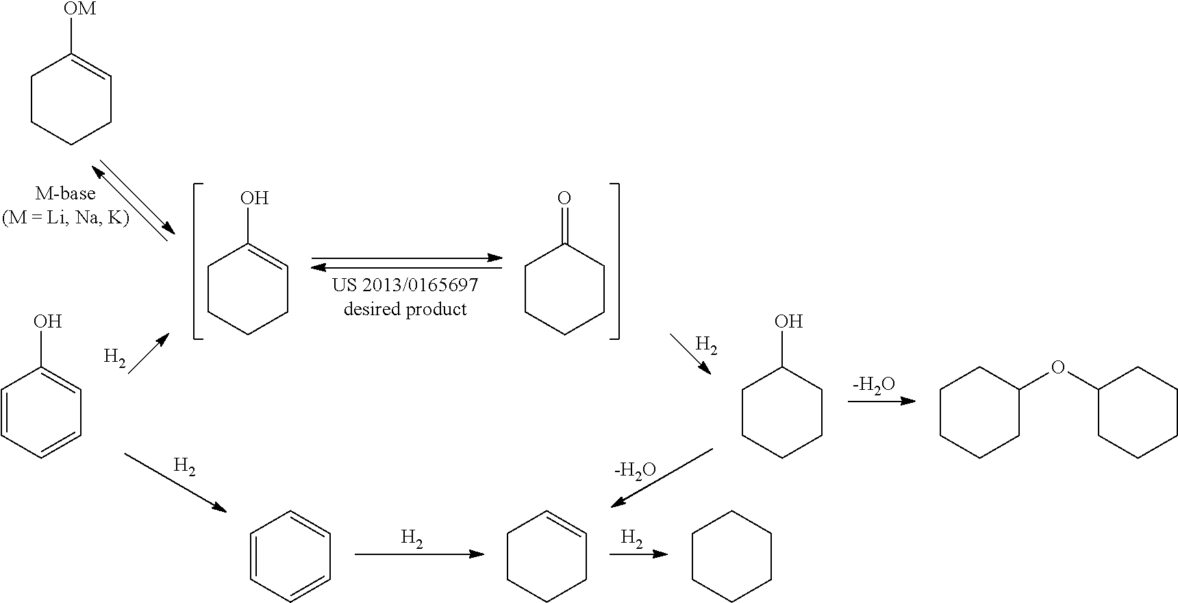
[H2].[-H2O].C1CCCC=C1[OM].C1CCCC=C1O.C1CCCCC1=O.C1=CC=CC=C1O.[H2].[H2].C1=CC=CC=C1.[H2].C1CCCC=C1.C1CCCCC1O.[-H2O].C1CCCC(OC2CCCCC2)C1.[H2].C1CCCCC1
